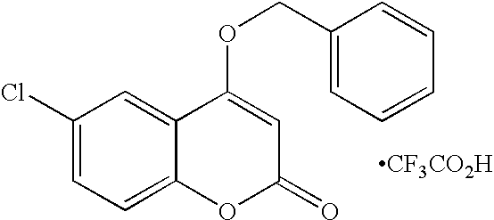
C1(Cl)=CC=C2C(=C1)C(OCC1=CC=CC=C1)=CC(=O)O2.[CF3CO2H]
